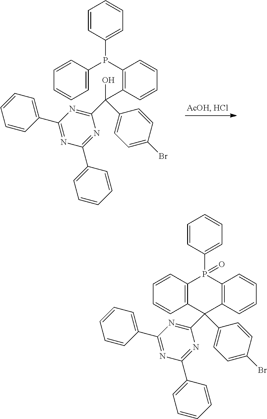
C1=CC(P(C2=C(C(C3=NC(C4=CC=CC=C4)=NC(C4=CC=CC=C4)=N3)(O)C3=CC=C(Br)C=C3)C=CC=C2)C2=CC=CC=C2)=CC=C1.C1=CC(P2(=O)C3=C(C=CC=C3)C(C3=NC(C4=CC=CC=C4)=NC(C4=CC=CC=C4)=N3)(C3=CC=C(Br)C=C3)C3=C2C=CC=C3)=CC=C1
